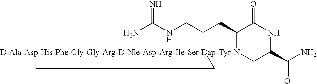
NC(NCCCC1[D-Ala-Asp-His-Phe-Gly-Gly-Arg-D-Nle-Asp-Arg-Ile-Ser-Dap-Tyr-N]2(CC(C(N)=O)NC1=O)CC2)=N
